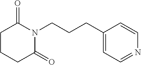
C(CCN1C(=O)CCCC1=O)C1=CC=NC=C1
